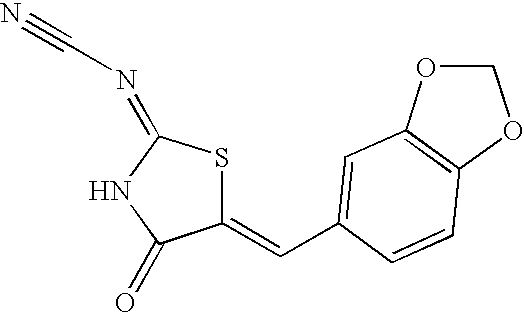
C1(=CC2=CC3=C(OCO3)C=C2)SC(=NC#N)NC1=O
